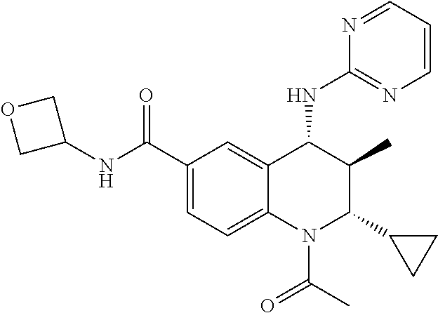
N1=CC=CN=C1NC1C(C)C(C2CC2)N(C(=O)C)C2=CC=C(C(NC3COC3)=O)C=C12
